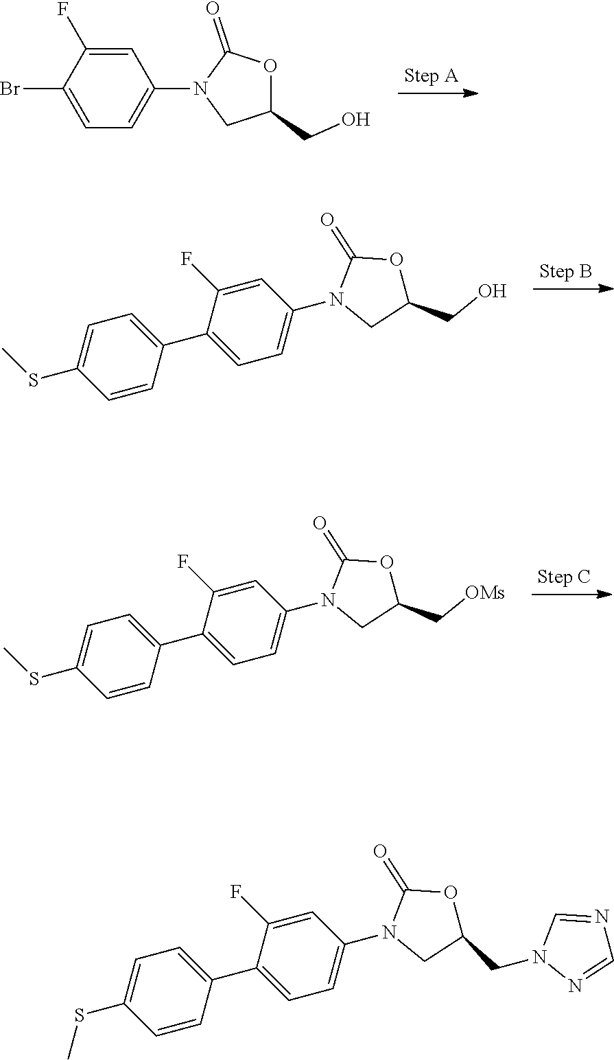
C1(CO)OC(=O)N(C2=CC=C(Br)C(F)=C2)C1.C1=C(SC)C=CC(C2=CC=C(N3CC(CO)OC3=O)C=C2F)=C1.C1=C(SC)C=CC(C2=CC=C(N3CC(C[OMs])OC3=O)C=C2F)=C1.C1=C(SC)C=CC(C2=CC=C(N3CC(CN4N=CN=C4)OC3=O)C=C2F)=C1
